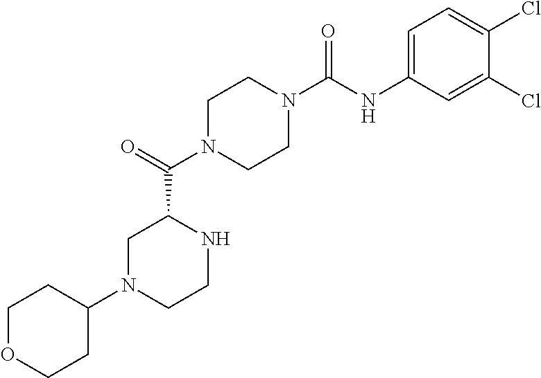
C1N(C(C2CN(C3CCOCC3)CCN2)=O)CCN(C(NC2=CC=C(Cl)C(Cl)=C2)=O)C1
